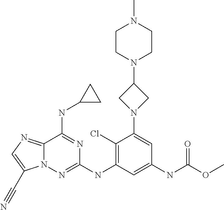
C12=NC=C(C#N)N1N=C(NC1=C(Cl)C(N3CC(N4CCN(C)CC4)C3)=CC(NC(OC)=O)=C1)N=C2NC1CC1
